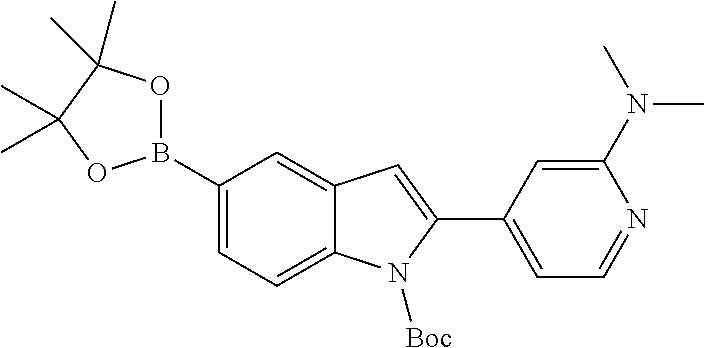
C1(B2OC(C)(C)C(C)(C)O2)=CC=C2C(=C1)C=C(C1=CC=NC(N(C)C)=C1)N2[Boc]
